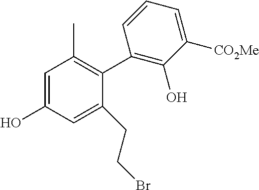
C1=C(O)C=C(CCBr)C(C2=C(O)C([CO2Me])=CC=C2)=C1C
